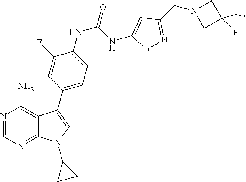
N1=CN=C2C(=C1N)C(C1=CC=C(NC(=O)NC3=CC(CN4CC(F)(F)C4)=NO3)C(F)=C1)=CN2C1CC1
